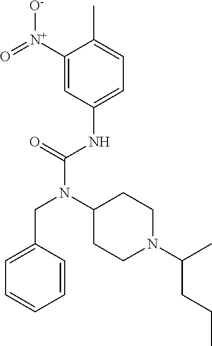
C1=C(CN(C(NC2=CC=C(C)C([N+](=O)[O-])=C2)=O)C2CCN(C(C)CCC)CC2)C=CC=C1
